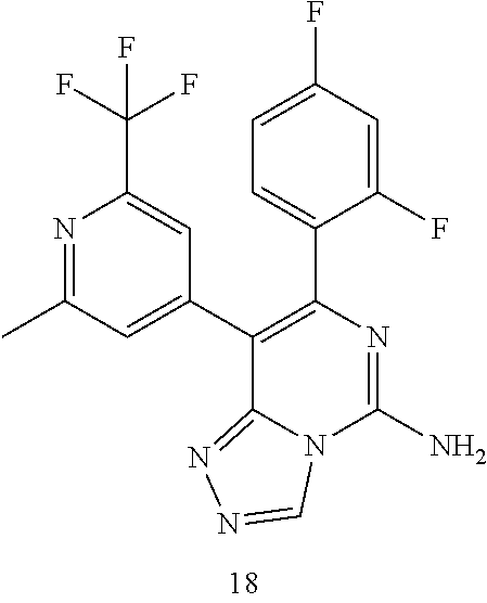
N1=C(C)C=C(C2=C(C3=CC=C(F)C=C3F)N=C(N)N3C2=NN=C3)C=C1C(F)(F)F
